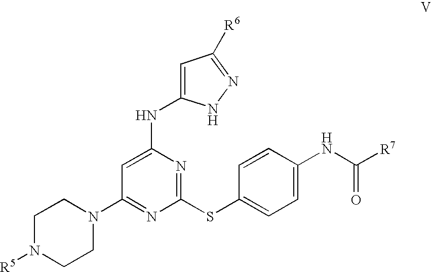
C1=CC(SC2=NC(NC3=CC([R6])=NN3)=CC(N3CCN([R5])CC3)=N2)=CC=C1NC([R7])=O
